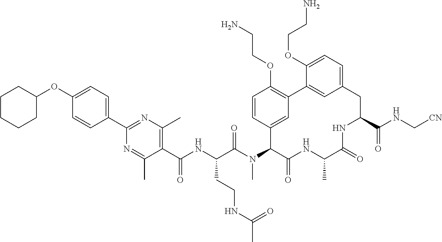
C1(C(NC(C(N(C2C(=O)NC(C)C(=O)NC(C(NC[CN])=O)CC3=CC=C(OCCN)C(=C3)C3=C(OCCN)C=CC2=C3)C)=O)CCNC(C)=O)=O)=C(C)N=C(C2=CC=C(OC3CCCCC3)C=C2)N=C1C
